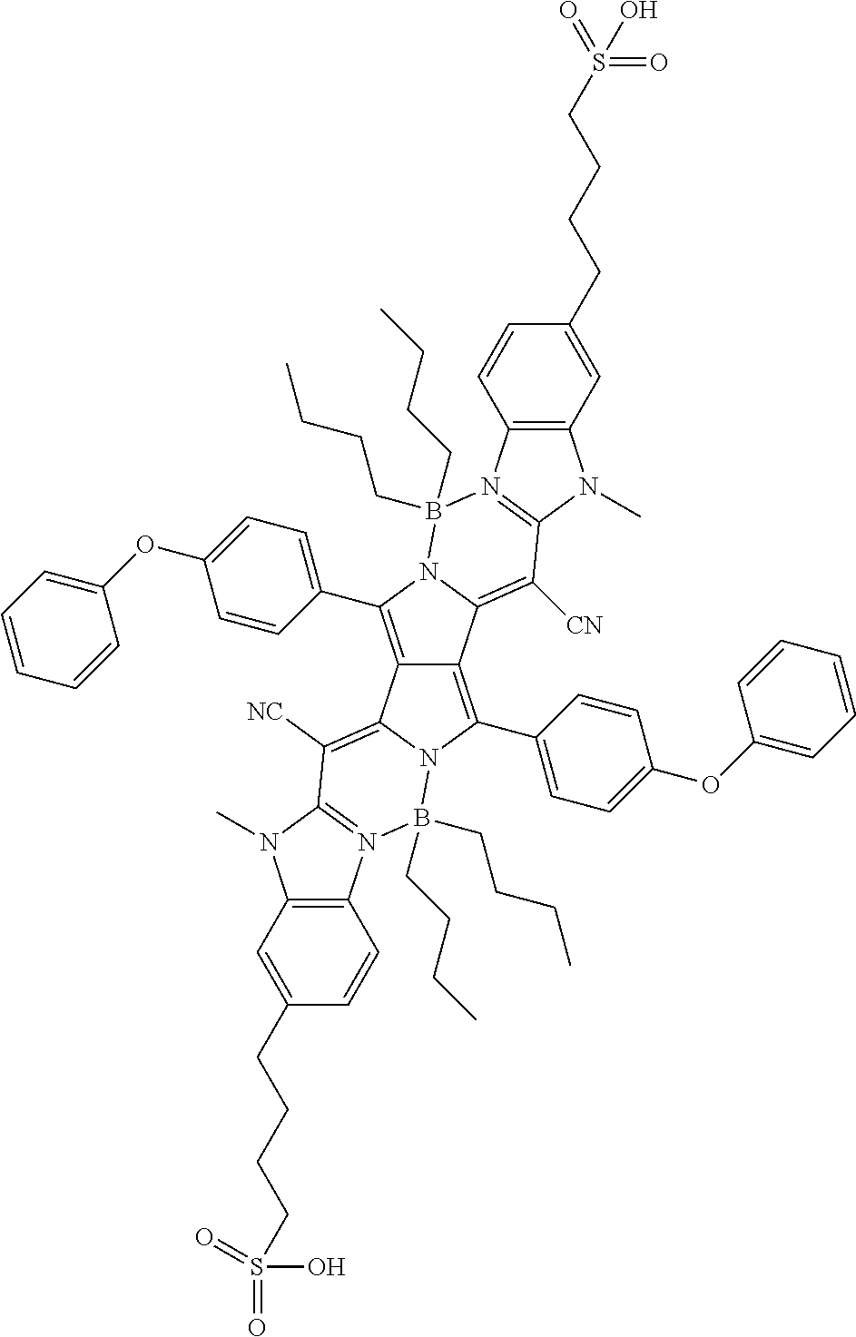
C12=C(C3=CC=C(OC4=CC=CC=C4)C=C3)N3C(=C([NC])C4=N(B3(CCCC)CCCC)C3=C(N4C)C=C(CCCCS(=O)(O)=O)C=C3)C1=C(C1=CC=C(OC3=CC=CC=C3)C=C1)N1C2=C([CN])C2=N(B1(CCCC)CCCC)C1=C(N2C)C=C(CCCCS(=O)(=O)O)C=C1
